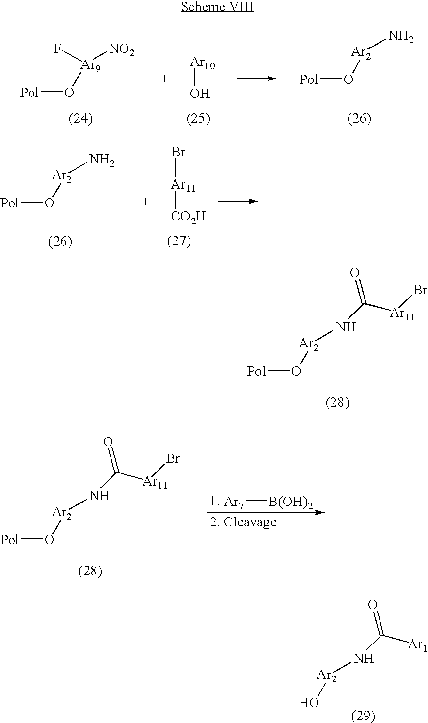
[Pol]O[Ar9](F)[NO2].[Pol]O[Ar2]N.[Ar10]O.[Pol]O[Ar2]N.[Ar11]([CO2H])Br.[Pol]O[Ar2]NC([Ar11]Br)=O.[Ar7][B(OH)2].[Pol]O[Ar2]NC([Ar11]Br)=O.O[Ar2]NC([Ar1])=O
